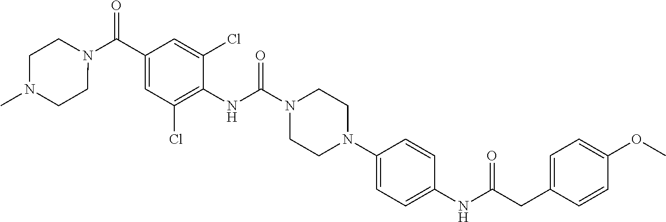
C1(C(N2CCN(C)CC2)=O)=CC(Cl)=C(NC(N2CCN(C3=CC=C(NC(CC4=CC=C(OC)C=C4)=O)C=C3)CC2)=O)C(Cl)=C1
